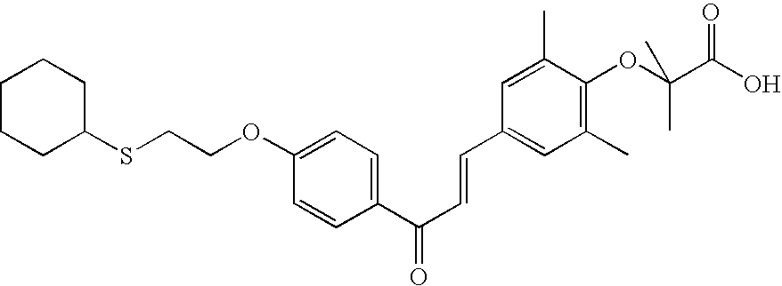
O(C1=CC=C(C(C=CC2=CC(C)=C(OC(C(=O)O)(C)C)C(C)=C2)=O)C=C1)CCSC1CCCCC1
